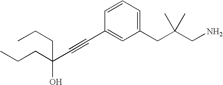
C(C(C#CC1=CC(CC(CN)(C)C)=CC=C1)(O)CCC)CC
